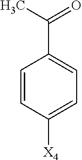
C1=CC([X4])=CC=C1C(C)=O
